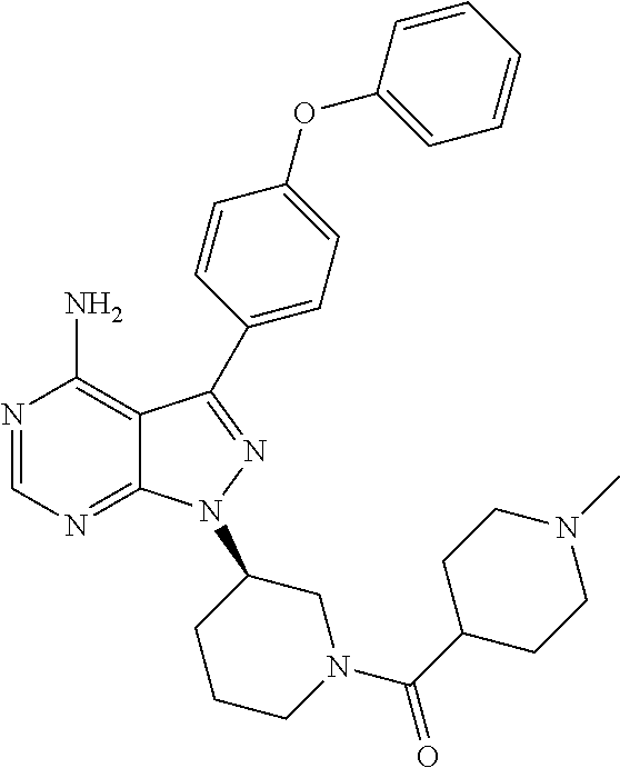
N1=CN=C2C(=C1N)C(C1=CC=C(OC3=CC=CC=C3)C=C1)=NN2C1CCCN(C(C2CCN(C)CC2)=O)C1
